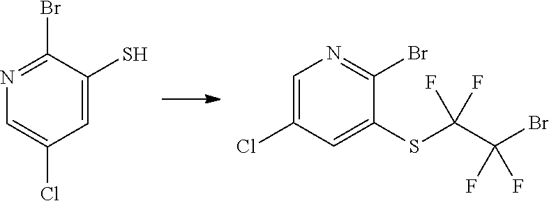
C1=C(S)C(Br)=NC=C1Cl.C1(SC(C(Br)(F)F)(F)F)=CC(Cl)=CN=C1Br
